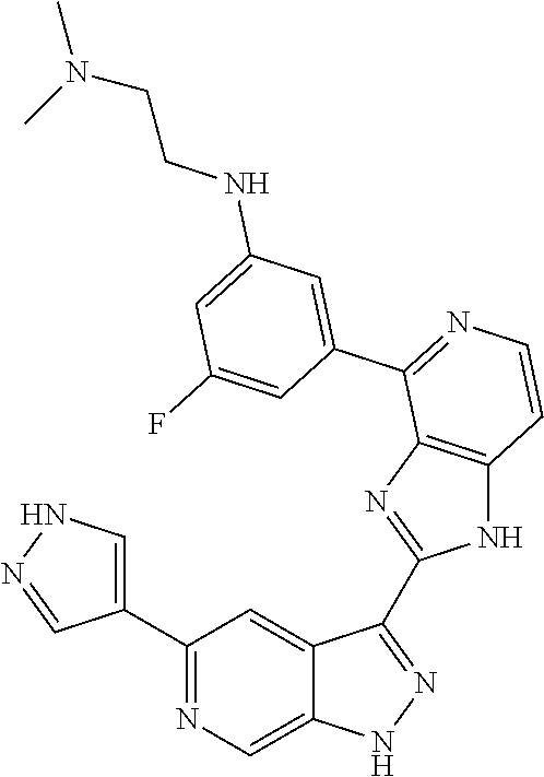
C1(C2=CNN=C2)=NC=C2C(=C1)C(C1=NC3=C(N1)C=CN=C3C1=CC(NCCN(C)C)=CC(F)=C1)=NN2
